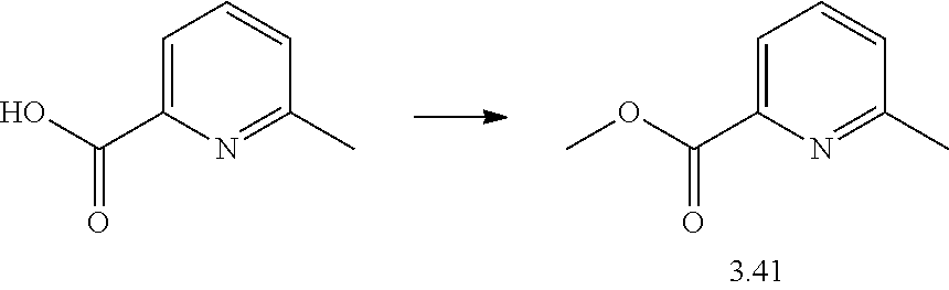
C1=C(C(OC)=O)N=C(C)C=C1.C1=C(C(O)=O)N=C(C)C=C1
